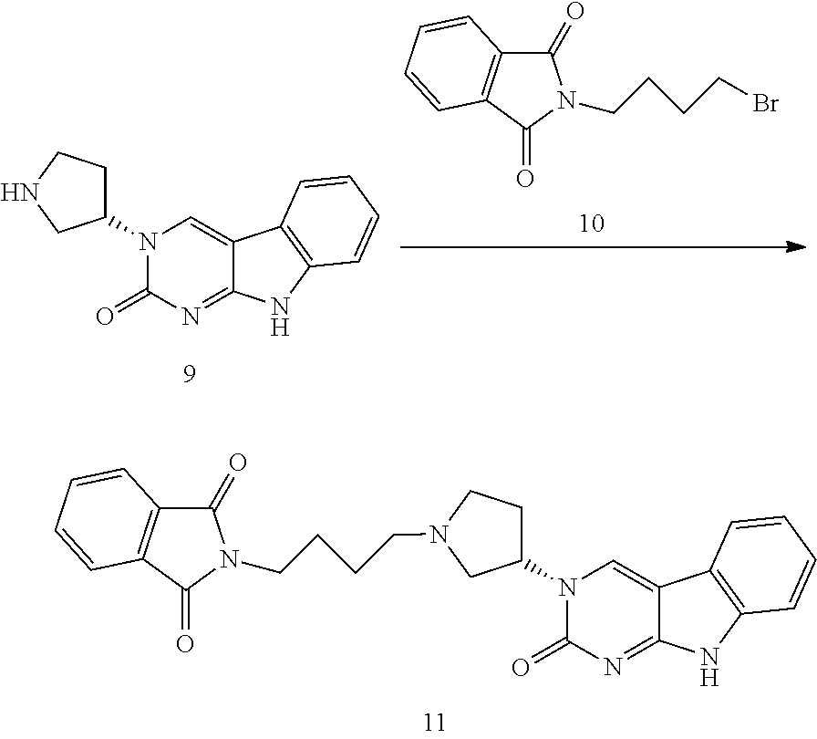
N1(C2CCN(CCCCN3C(=O)C4=C(C3=O)C=CC=C4)C2)C(=O)N=C2C(=C1)C1=C(N2)C=CC=C1.N1(C2CCNC2)C(=O)N=C2C(=C1)C1=C(N2)C=CC=C1.C1(=O)C2=C(C(=O)N1CCCCBr)C=CC=C2
